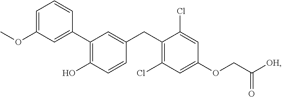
C1(C2=C(O)C=CC(CC3=C(Cl)C=C(OCC([OH])=O)C=C3Cl)=C2)=CC(OC)=CC=C1
